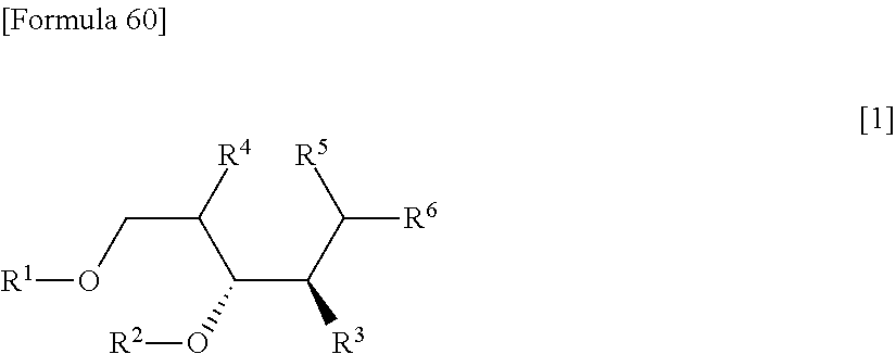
C(C(C([R5])[R6])[R3])(C([R4])CO[R1])O[R2]
